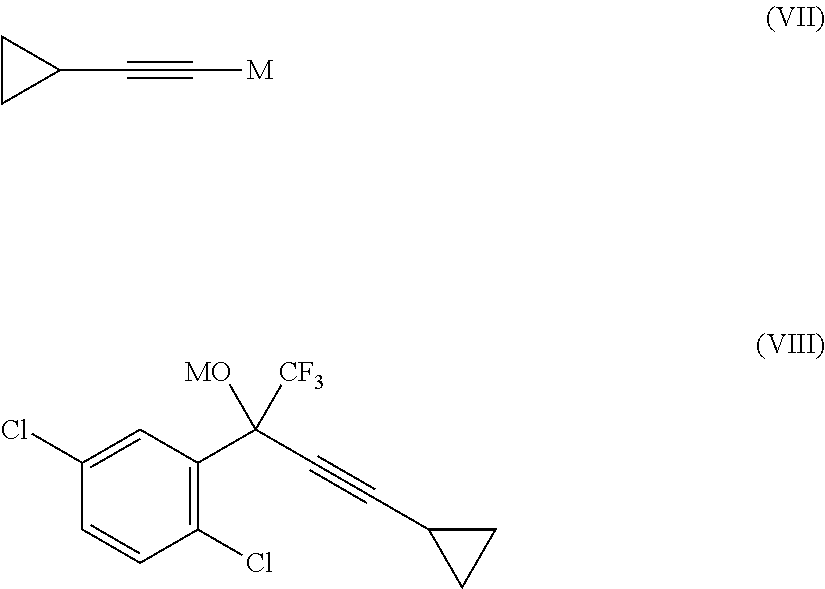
C1(C#C[M])CC1.C1(Cl)=C(C(C#CC2CC2)([MO])[CF3])C=C(Cl)C=C1
